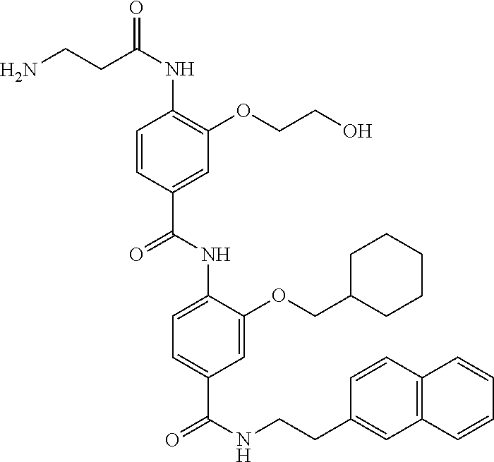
C1=CC(C(NC2=CC=C(C(NCCC3=CC4=C(C=C3)C=CC=C4)=O)C=C2OCC2CCCCC2)=O)=CC(OCCO)=C1NC(CCN)=O
